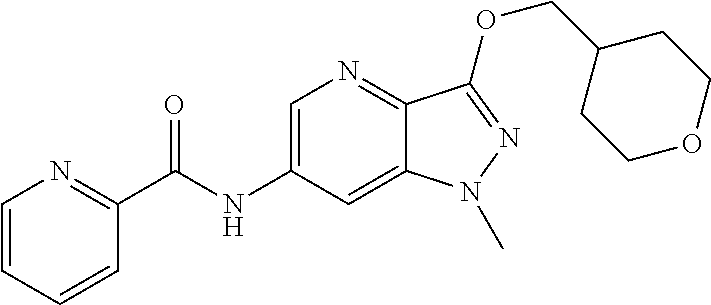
C1=C(NC(C2=NC=CC=C2)=O)C=C2C(=N1)C(OCC1CCOCC1)=NN2C
